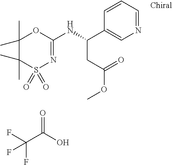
C1(C)(C)C(C)(C)S(=O)(=O)N=C(NC(CC(OC)=O)C2=CN=CC=C2)O1.C(C(O)=O)(F)(F)F
